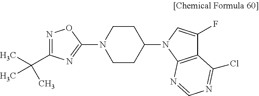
N1=C(C(C)(C)C)N=C(N2CCC(N3C4=C(C(F)=C3)C(Cl)=NC=N4)CC2)O1
